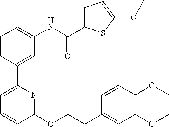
C1=CC(C2=CC=CC(OCCC3=CC(OC)=C(OC)C=C3)=N2)=CC(NC(C2=CC=C(OC)S2)=O)=C1
